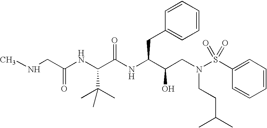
N(CC(NC(C(NC(C(CN(S(C1=CC=CC=C1)(=O)=O)CCC(C)C)O)CC1=CC=CC=C1)=O)C(C)(C)C)=O)C
